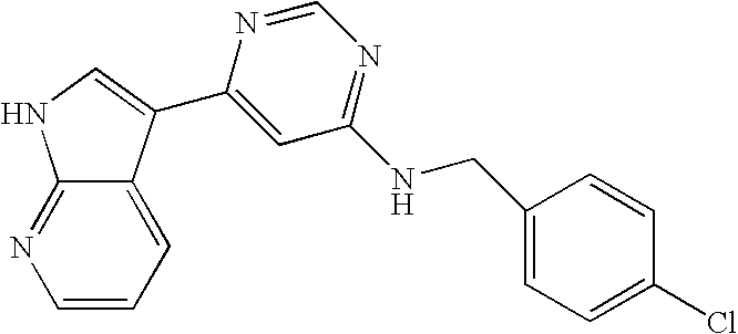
C1(C2=CNC3=NC=CC=C32)=CC(NCC2=CC=C(Cl)C=C2)=NC=N1
